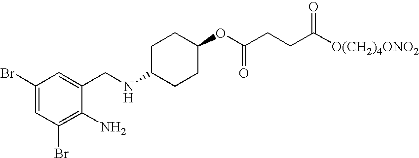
C1(Br)=CC(Br)=C(N)C(CNC2CCC(OC(=O)CCC([O(CH2)4ONO2])=O)CC2)=C1
